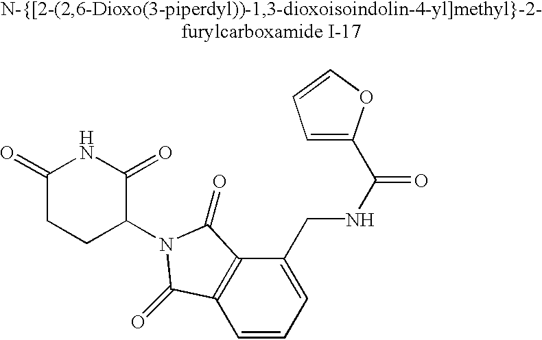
O=C(NCC1=CC=CC2=C1C(=O)N(C1C(=O)NC(=O)CC1)C2=O)C1=CC=CO1
